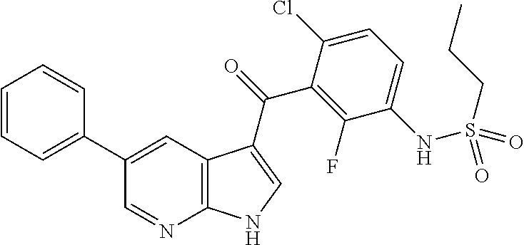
C12=C(C=C(C3=CC=CC=C3)C=N1)C(C(=O)C1=C(F)C(NS(CCC)(=O)=O)=CC=C1Cl)=CN2
